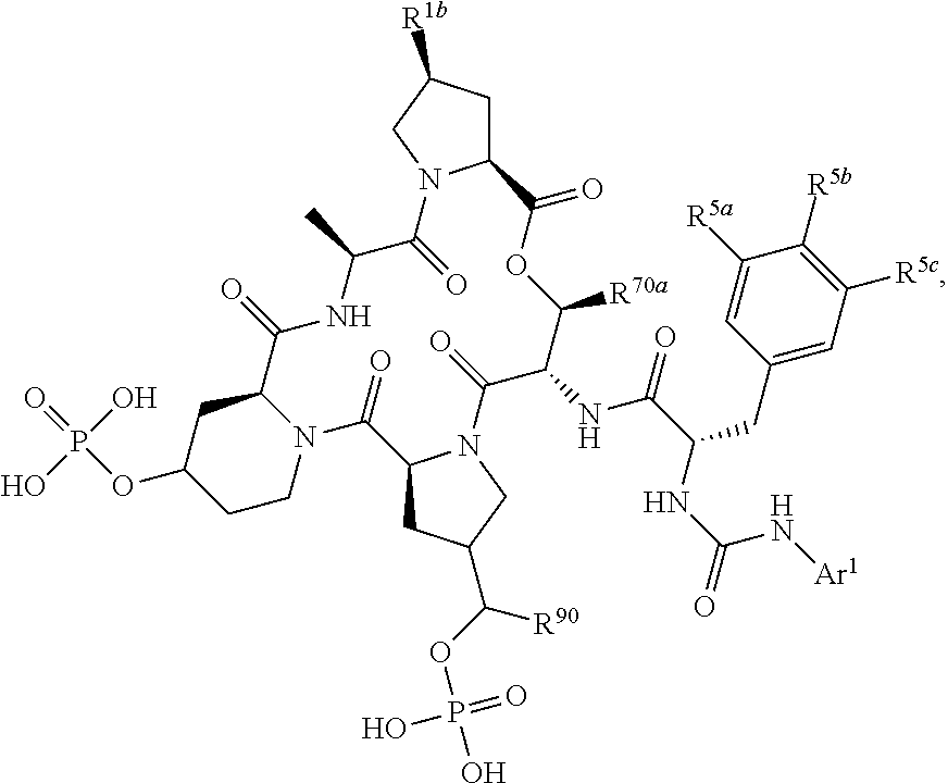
O=P(OC1CCN2C(C1)C(=O)NC(C)C(=O)N1C(CC([R1b])C1)C(=O)OC([R70a])C(NC(C(NC(=O)N[Ar1])CC1=CC([R5c])=C([R5b])C([R5a])=C1)=O)C(=O)N1C(CC(C(OP(O)(=O)O)[R90])C1)C2=O)(O)O
